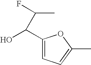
C1(C(O)C(C)F)=CC=C(C)O1
